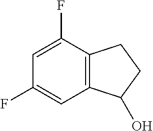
C1(F)=CC2=C(C(F)=C1)CCC2O
